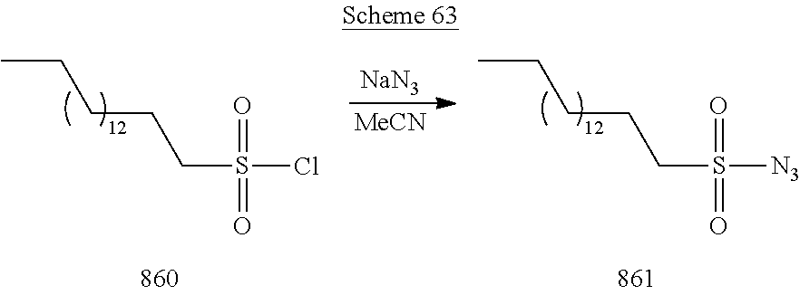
CCCCCS(=O)(=O)[N3].CCCCCS(=O)(=O)Cl.[NaN3].[MeCN]
